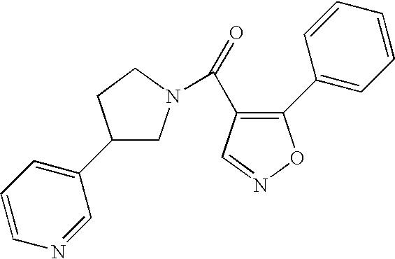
C1(C2=CC=CN=C2)CN(C(=O)C2=C(C3=CC=CC=C3)ON=C2)CC1
